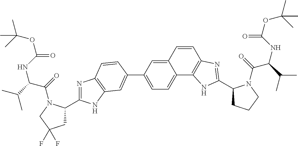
N1=C(C2CC(F)(F)CN2C(=O)C(C(C)C)NC(OC(C)(C)C)=O)NC2=C1C=CC(C1=CC=C3C(=C1)C=CC1=C3NC(C3CCCN3C(=O)C(C(C)C)NC(OC(C)(C)C)=O)=N1)=C2
